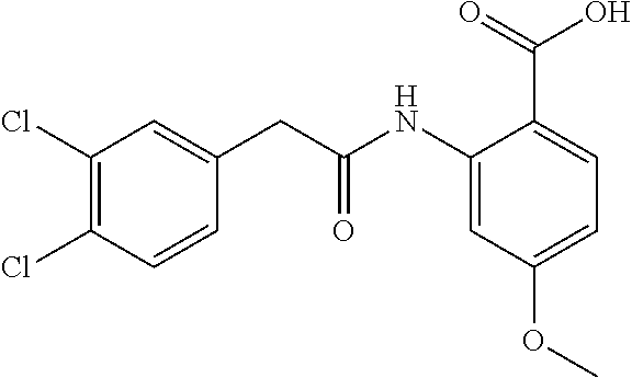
C1(NC(CC2=CC(Cl)=C(Cl)C=C2)=O)=CC(OC)=CC=C1C(=O)O
